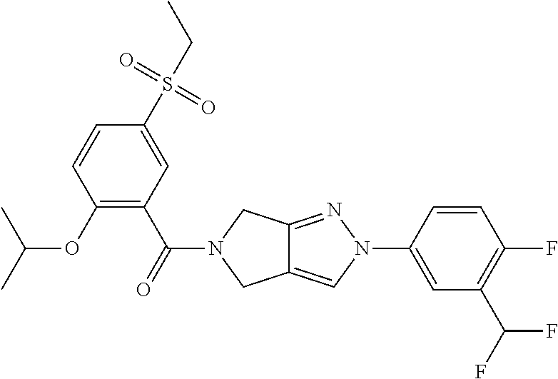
O(C1=C(C(=O)N2CC3=CN(C4=CC(C(F)F)=C(F)C=C4)N=C3C2)C=C(S(CC)(=O)=O)C=C1)C(C)C
